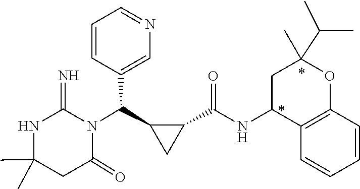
CC1(C)NC(=N)N(C(C2C(C(=O)NC3C4=C(OC(C(C)C)(C)C3)C=CC=C4)C2)C2=CN=CC=C2)C(=O)C1
